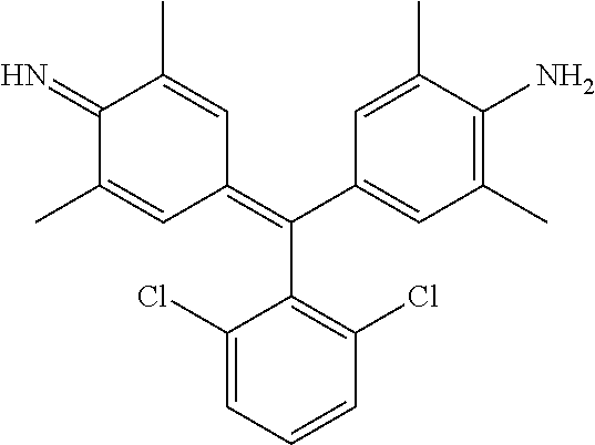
C1(Cl)=CC=CC(Cl)=C1C(=C1C=C(C)C(=N)C(C)=C1)C1=CC(C)=C(N)C(C)=C1
